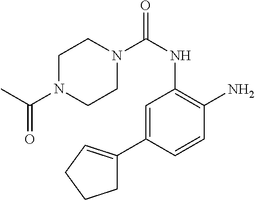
C1N(C(NC2=C(N)C=CC(C3=CCCC3)=C2)=O)CCN(C(C)=O)C1
